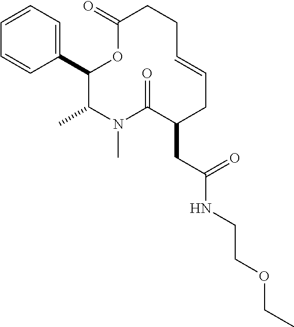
C1(C2=CC=CC=C2)C(C)N(C)C(=O)C(CC(NCCOCC)=O)CC=CCCC(=O)O1
